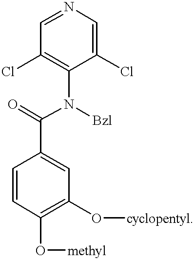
C1(Cl)=C(N(C(=O)C2=CC(O[cyclopentyl])=C(O[methyl])C=C2)[Bzl])C(Cl)=CN=C1
